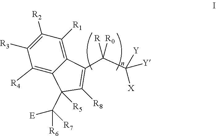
C1([R2])=C([R3])C([R4])=C2C(=C1[R1])C(C(C([Y])([Y])[X])([R])[R0])=C([R8])C2(C([R7])([E])[R6])[R5]
